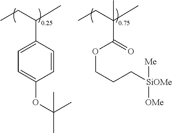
C1=CC(C(CC)C)=CC=C1OC(C)(C)C.C(CCOC(=O)C(CC)(C)C)[SiOMe]([OMe])[Me]
